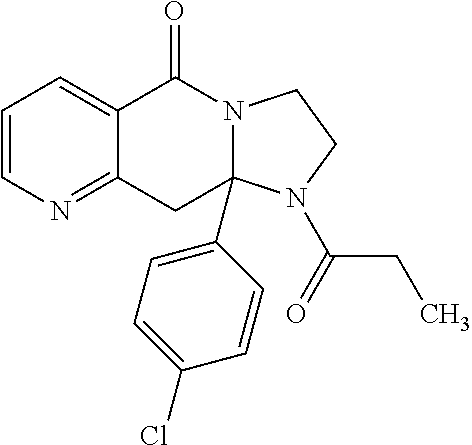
C1=CN=C2C(=C1)C(=O)N1C(C3=CC=C(Cl)C=C3)(C2)N(C(=O)CC)CC1
